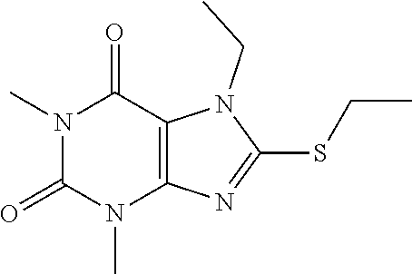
N1(C)C(=O)N(C)C2=C(C1=O)N(CC)C(SCC)=N2
